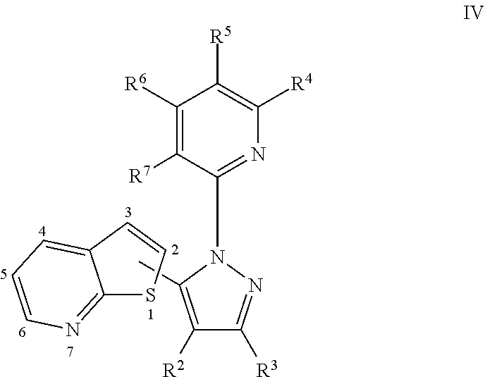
C12=NC=CC=C1C=CS2.CC1=C([R2])C([R3])=NN1C1=NC([R4])=C([R5])C([R6])=C1[R7]
